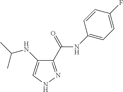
C1(C(NC2=CC=C(F)C=C2)=O)=NNC=C1NC(C)C
